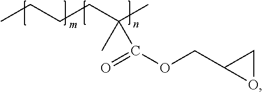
CCCCC(C)(C)C(=O)OCC1OC1
